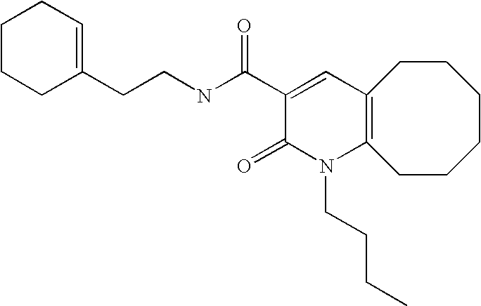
C1CCC(CCNC(C2=CC3=C(N(CCCC)C2=O)CCCCCC3)=O)=CC1
